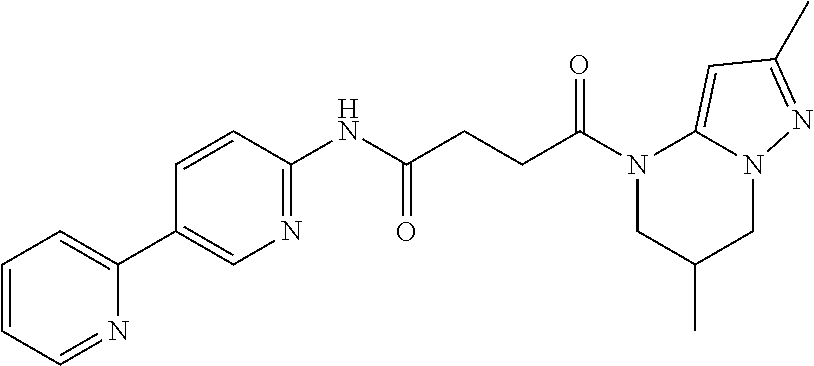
N1(C(CCC(NC2=NC=C(C3=CC=CC=N3)C=C2)=O)=O)CC(C)CN2C1=CC(C)=N2
